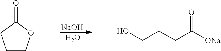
[NaOH].O.C1COC(=O)C1.OCCCC([ONa])=O
